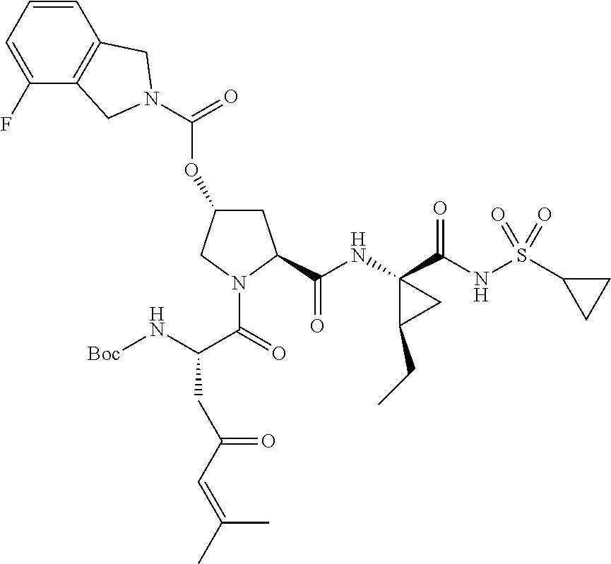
O(C1CC(C(NC2(C(NS(C3CC3)(=O)=O)=O)C(CC)C2)=O)N(C(=O)C(CC(C=C(C)C)=O)N[Boc])C1)C(=O)N1CC2=C(C=CC=C2F)C1
